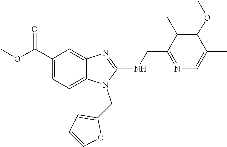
C(C1=CC=C2N(CC3=CC=CO3)C(NCC3=NC=C(C)C(OC)=C3C)=NC2=C1)(OC)=O
